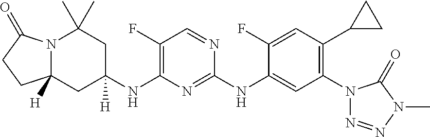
C1(F)=C(NC2([H])CC3([H])N(C(C)(C)C2)C(=O)CC3)N=C(NC2=CC(N3N=NN(C)C3=O)=C(C3CC3)C=C2F)N=C1
